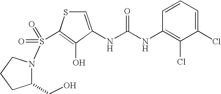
C1=C(NC(NC2=C(Cl)C(Cl)=CC=C2)=O)C(O)=C(S(N2C(CO)CCC2)(=O)=O)S1
